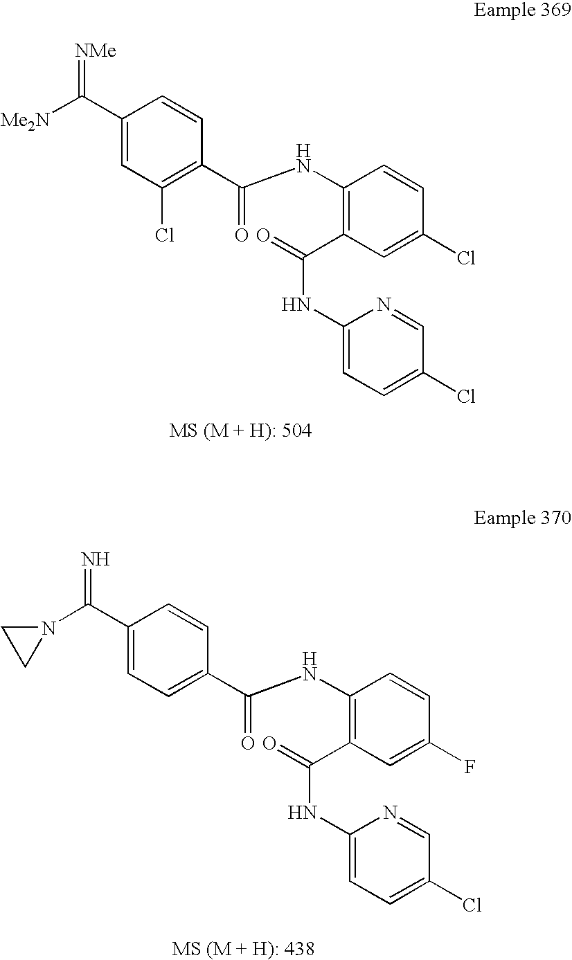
[NMe]=C(C1=CC(Cl)=C(C(NC2=C(C(NC3=CC=C(Cl)C=N3)=O)C=C(Cl)C=C2)=O)C=C1)[Me2N].C1(C(=N)N2CC2)=CC=C(C(NC2=C(C(NC3=CC=C(Cl)C=N3)=O)C=C(F)C=C2)=O)C=C1
